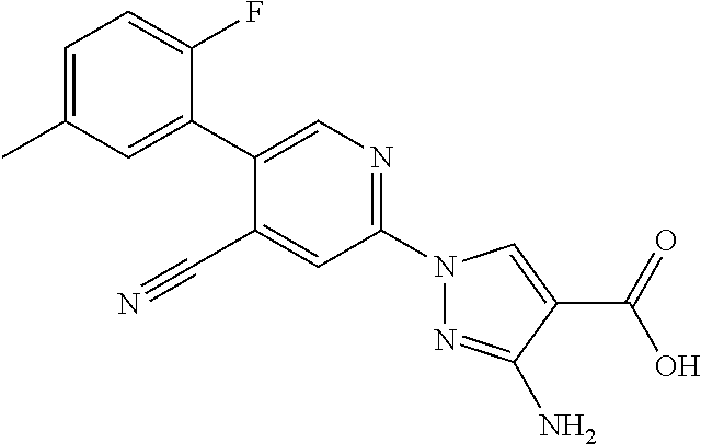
C1(C#N)=CC(N2N=C(N)C(C(O)=O)=C2)=NC=C1C1=CC(C)=CC=C1F
